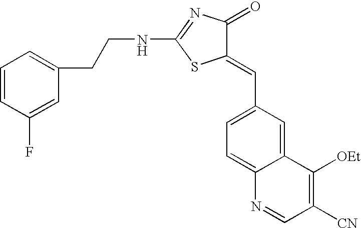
N(C1=NC(=O)C(=CC2=CC=C3C(=C2)C([OEt])=C([CN])C=N3)S1)CCC1=CC=CC(F)=C1
